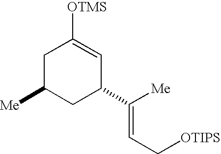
C(C[OTIPS])=C([Me])C1C=C([OTMS])CC([Me])C1
